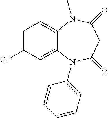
C1=C(Cl)C=C2C(=C1)N(C)C(=O)CC(=O)N2C1=CC=CC=C1
